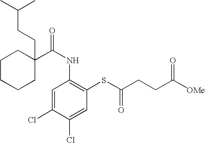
C1CCCC(CCC(C)C)(C(NC2=C(SC(=O)CCC([OMe])=O)C=C(Cl)C(Cl)=C2)=O)C1
